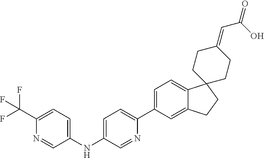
C1(NC2=CC=C(C3=CC=C4C(=C3)CCC43CCC(=CC(O)=O)CC3)N=C2)=CC=C(C(F)(F)F)N=C1
